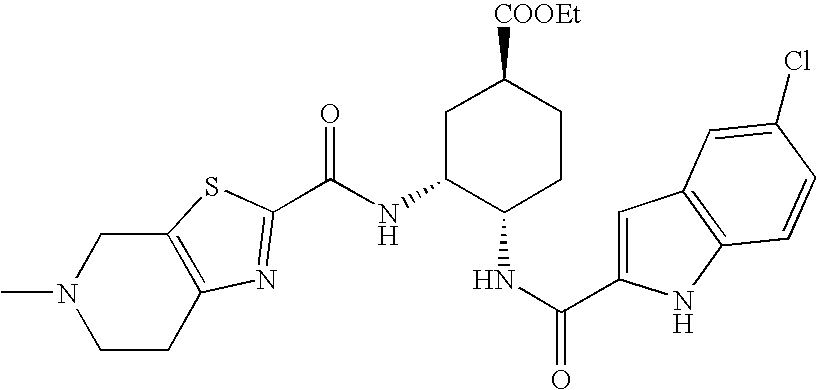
N(C1C(NC(=O)C2=CC3=C(N2)C=CC(Cl)=C3)CCC([COOEt])C1)C(=O)C1=NC2=C(CN(C)CC2)S1
